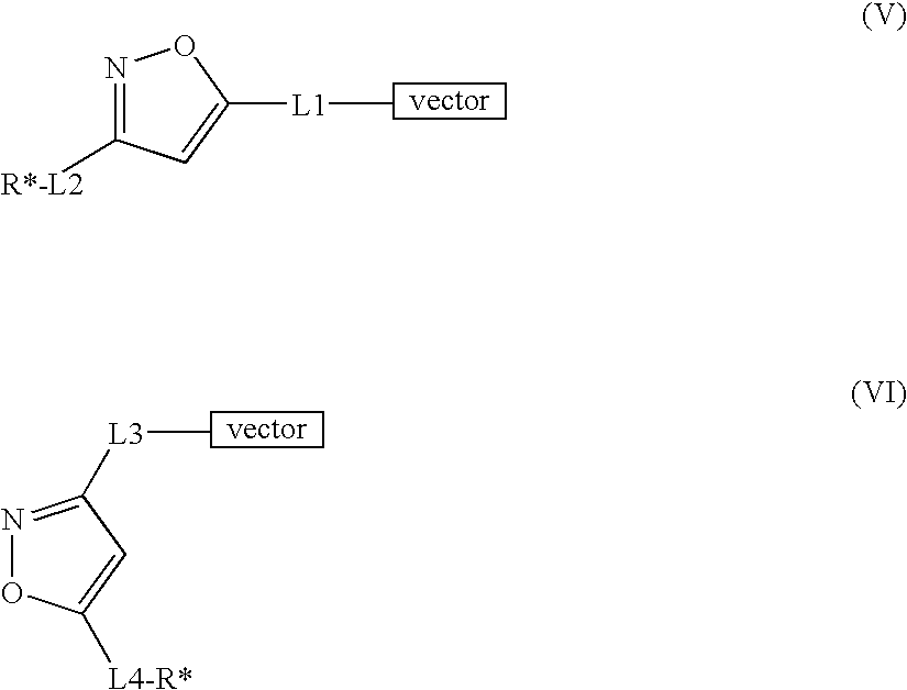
N1=C([R*-L2])C=C([L1]C)O1.N1=C([L3]C)C=C([L4-R*])O1
